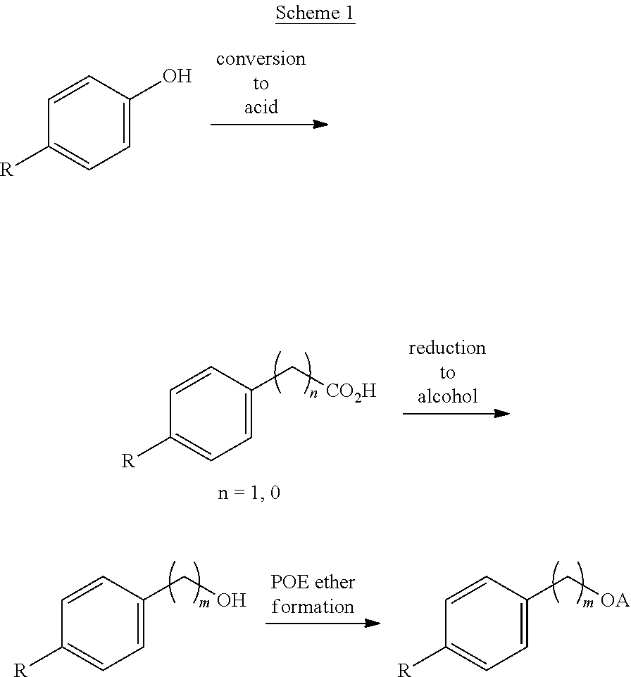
C1=CC(O)=CC=C1[R].C1=CC(C[CO2H])=CC=C1[R].C1=CC(CO)=CC=C1[R].C1=CC(C[OA])=CC=C1[R]
